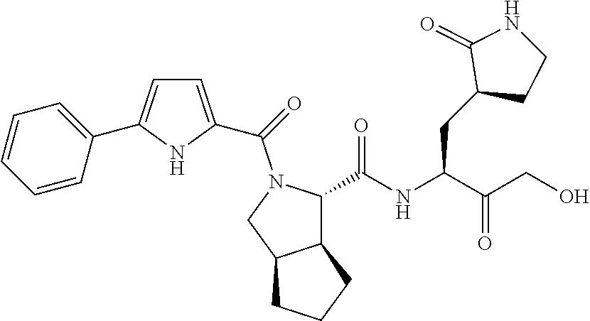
C1=C(C(=O)N2C(C(NC(C(CO)=O)CC3CCNC3=O)=O)C3C(C2)CCC3)NC(C2=CC=CC=C2)=C1
